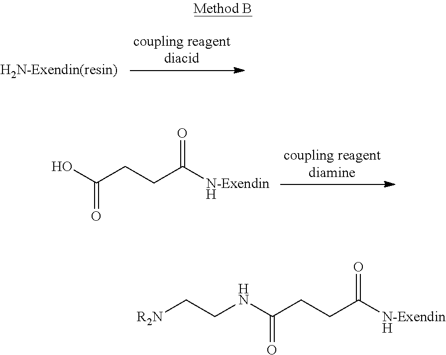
[H2N-Exendin(resin)].OC(CCC([N-ExendinH])=O)=O.[R2N]CCNC(CCC([N-ExendinH])=O)=O
